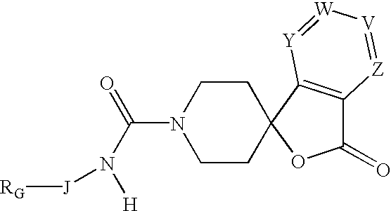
N1(C(=O)N([H])[J][RG])CCC2(CC1)C1=C(C(=O)O2)[Z]=[V][W]=[Y]1
